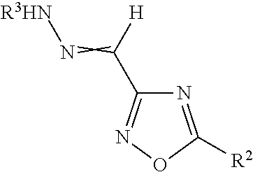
C(C1=NOC([R2])=N1)([H])=N[R3HN]
